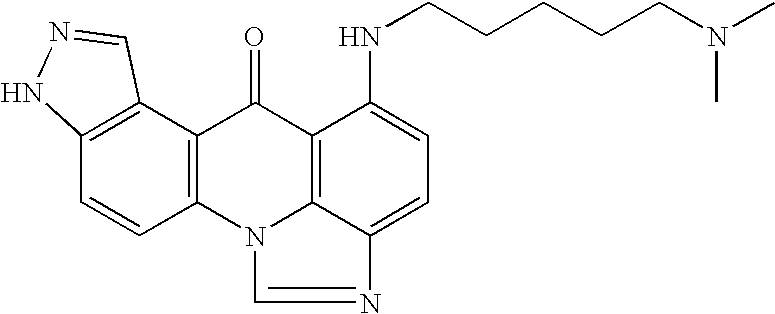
C12=C(C=CC3=C1C(=O)C1=C4N3C=NC4=CC=C1NCCCCCN(C)C)NN=C2
